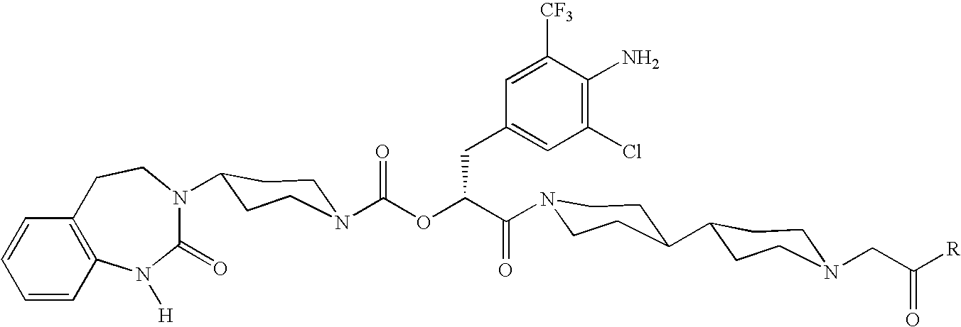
C1(=O)N(C2CCN(C(OC(C(=O)N3CCC(C4CCN(CC([R])=O)CC4)CC3)CC3=CC(Cl)=C(N)C([CF3])=C3)=O)CC2)CCC2=C(N1[H])C=CC=C2
